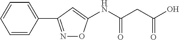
C1=CC(C2=NOC(NC(CC(O)=O)=O)=C2)=CC=C1
